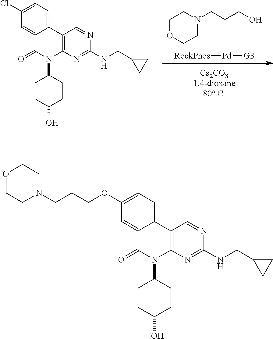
C12=CC(Cl)=CC=C1C1=C(N(C3CCC(O)CC3)C2=O)N=C(NCC2CC2)N=C1.[RockPhos][Pd][G3].N1(CCCO)CCOCC1.C12=CC(OCCCN3CCOCC3)=CC=C1C1=C(N(C3CCC(O)CC3)C2=O)N=C(NCC2CC2)N=C1
